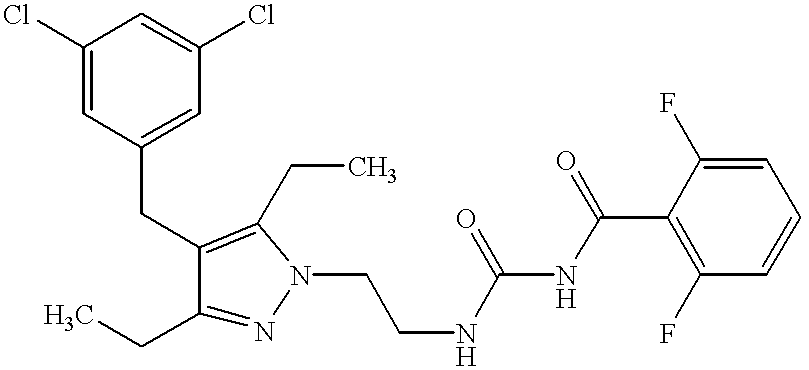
C1(CC)=NN(CCNC(NC(C2=C(F)C=CC=C2F)=O)=O)C(CC)=C1CC1=CC(Cl)=CC(Cl)=C1
